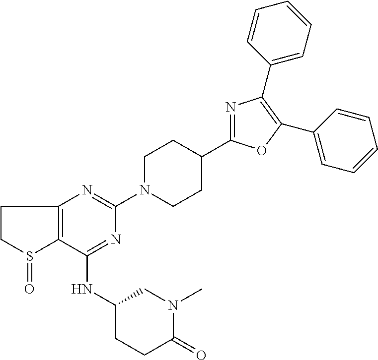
C1CS(=O)C2=C1N=C(N1CCC(C3=NC(C4=CC=CC=C4)=C(C4=CC=CC=C4)O3)CC1)N=C2NC1CCC(=O)N(C)C1
